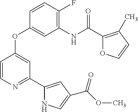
C1(NC(C2=C(C)C=CO2)=O)=C(F)C=CC(OC2=CC(C3=CC(C(=O)OC)=CN3)=NC=C2)=C1
